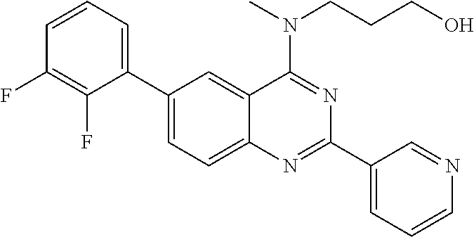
C1(C2=CC=CC(F)=C2F)=CC=C2C(=C1)C(N(CCCO)C)=NC(C1=CC=CN=C1)=N2
